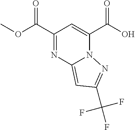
C1(C(OC)=O)=NC2=CC(C(F)(F)F)=NN2C(C(O)=O)=C1
